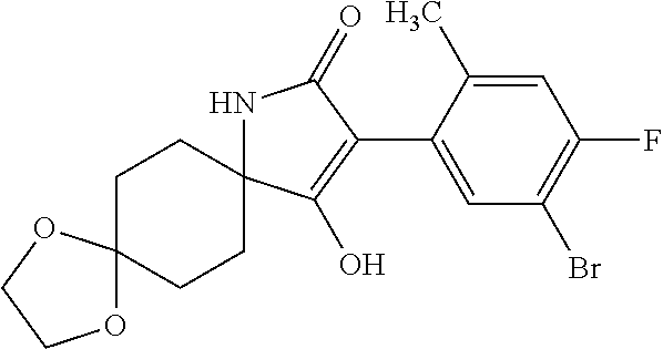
C1CC2(CCC13OCCO3)NC(=O)C(C1=CC(Br)=C(F)C=C1C)=C2O
